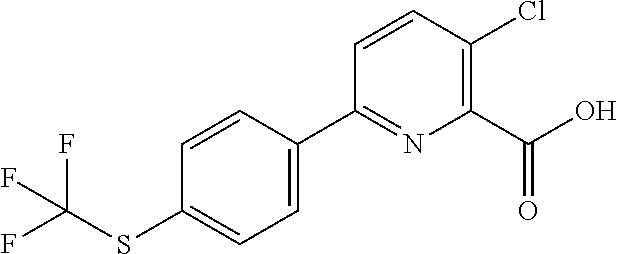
FC(SC1=CC=C(C2=NC(C(O)=O)=C(Cl)C=C2)C=C1)(F)F
